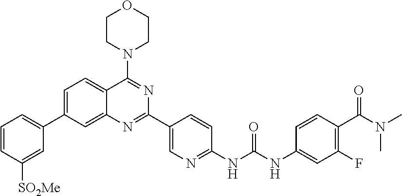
C1=C(C2=CC=CC([SO2Me])=C2)C=C2C(=C1)C(N1CCOCC1)=NC(C1=CN=C(NC(NC3=CC(F)=C(C(N(C)C)=O)C=C3)=O)C=C1)=N2
